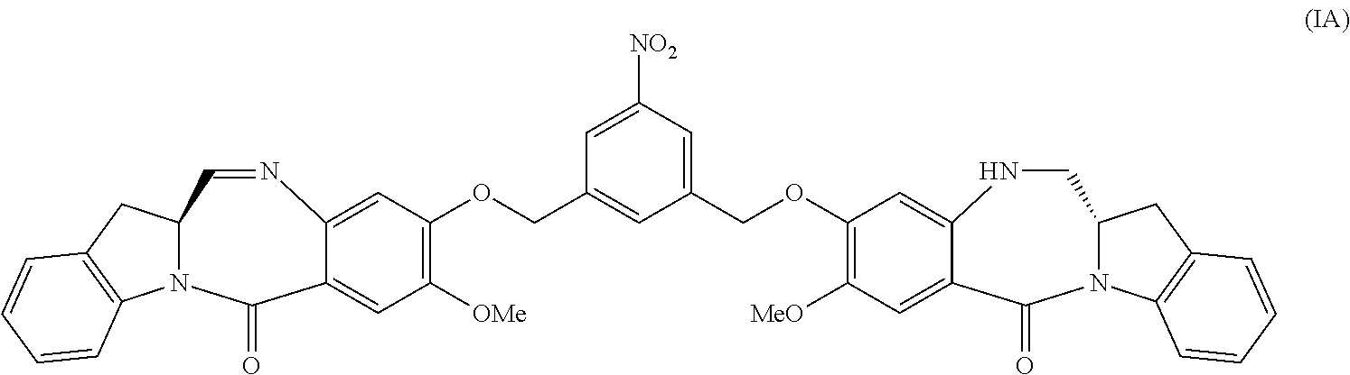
C1=C2C(=CC(OCC3=CC(COC4=C([MeO])C=C5C(=C4)NCC4N(C6=C(C4)C=CC=C6)C5=O)=CC([NO2])=C3)=C1[OMe])N=CC1N(C3=C(C1)C=CC=C3)C2=O
